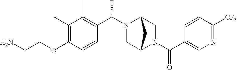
C(OC1=C(C)C(C)=C(C(N2C3CN(C(C4=CN=C([CF3])C=C4)=O)C(C2)C3)C)C=C1)CN
